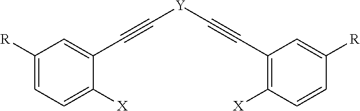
C1=C([X])C(C#C[Y]C#CC2=C([X])C=CC([R])=C2)=CC([R])=C1
